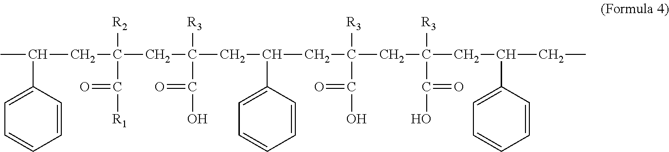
CC(CC(CC([R3])(CC(C1=CC=CC=C1)CC([R3])(CC([R3])(C(=O)O)CC(C1=CC=CC=C1)CC)C(=O)O)C(=O)O)([R2])C([R1])=O)C1=CC=CC=C1
